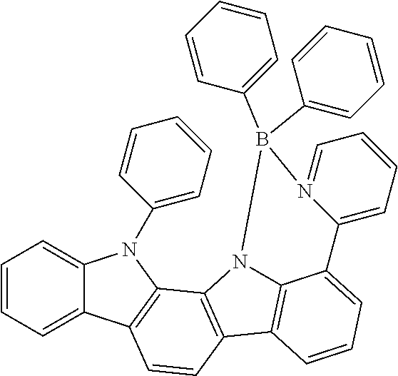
C1=CC=C2C(=C1)N(C1=CC=CC=C1)C1=C2C=CC2=C1N1C3=C2C=CC=C3C2=CC=CC=N2B1(C1=CC=CC=C1)C1=CC=CC=C1
